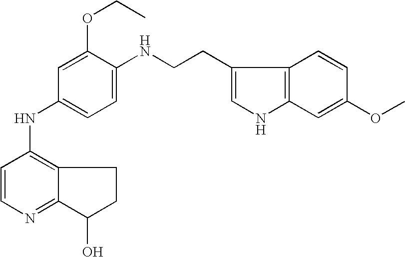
C1=C(OCC)C(NCCC2=CNC3=C2C=CC(OC)=C3)=CC=C1NC1=C2C(=NC=C1)C(O)CC2
